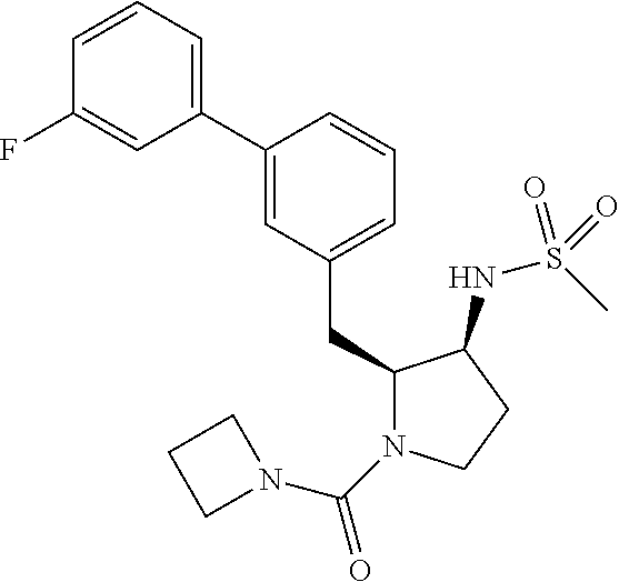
C1(CC2=CC=CC(C3=CC=CC(F)=C3)=C2)N(C(=O)N2CCC2)CCC1NS(C)(=O)=O
